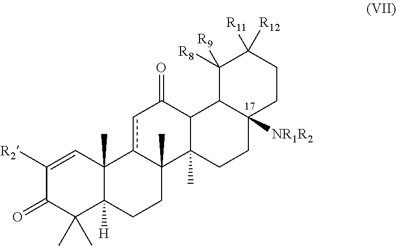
C1([R2])=CC2(C)C([H])(C(C)(C)C1=O)CCC1(C)c2cC(=O)C2C1(C)CCC1([NR1R2])C2C([R8])([R9])C([R12])([R11])CC1
